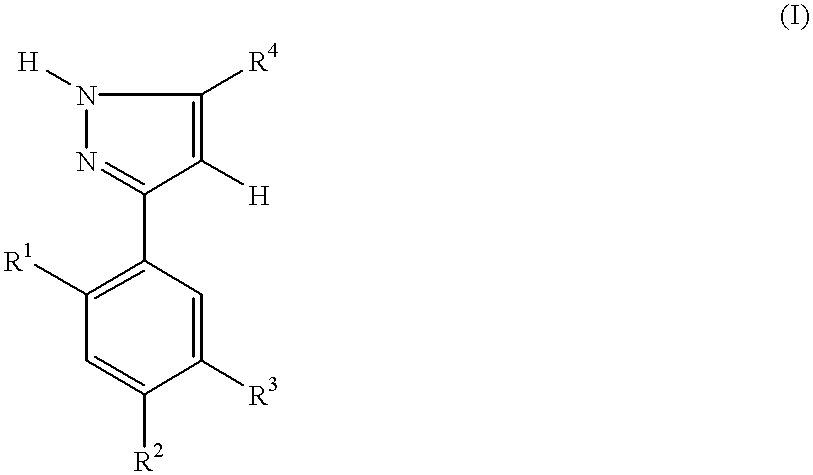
N1([H])N=C(C2=C([R1])C=C([R2])C([R3])=C2)C([H])=C1[R4]
